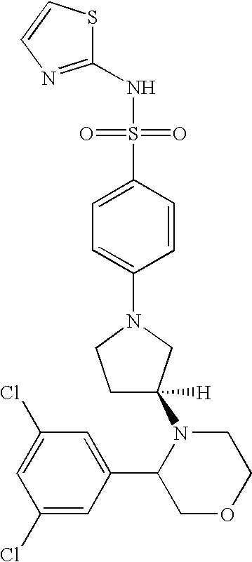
C1(Cl)=CC(C2COCCN2C2([H])CN(C3=CC=C(S(=O)(=O)NC4=NC=CS4)C=C3)CC2)=CC(Cl)=C1
